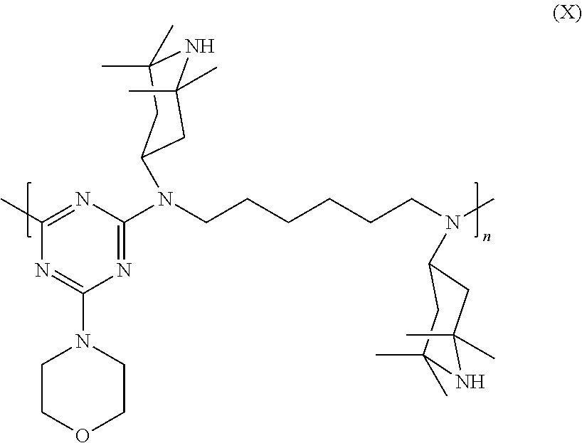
N1=C(N2CCOCC2)N=C(N(CCCCCCN(C)C2CC(C)(C)NC(C)(C)C2)C2CC(C)(C)NC(C)(C)C2)N=C1C
